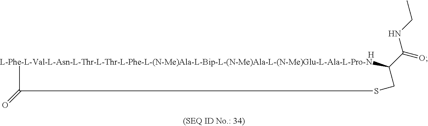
[L-Phe-L-Val-L-Asn-L-Thr-L-Thr-L-Phe-L-(N-Me)Ala-L-Bip-L-(N-Me)Ala-L-(N-Me)Glu-L-Ala-L-Pro-N]1C(C(=O)NCC)CSC1=O.[H]
